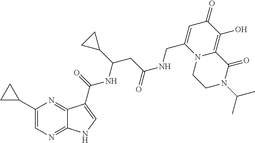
C1(C2CC2)=CN=C2C(=N1)C(C(=O)NC(CC(NCC1=CC(=O)C(O)=C3N1CCN(C(C)C)C3=O)=O)C1CC1)=CN2
